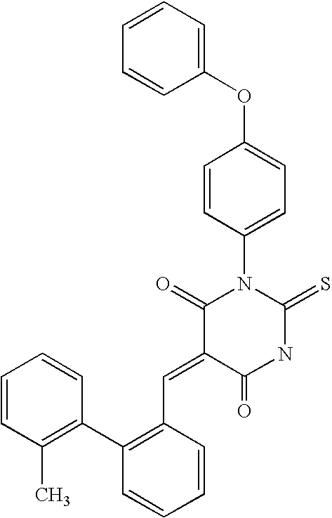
C1=CC=CC(OC2=CC=C(N3C(=O)C(=CC4=C(C5=C(C)C=CC=C5)C=CC=C4)C(=O)NC3=S)C=C2)=C1
